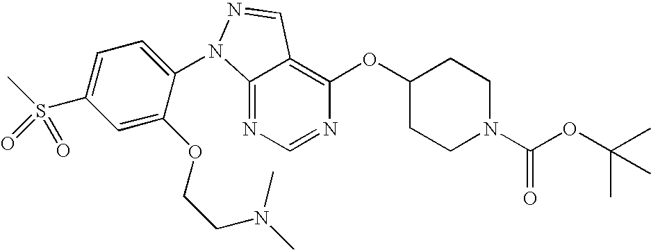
C12=NC=NC(OC3CCN(C(OC(C)(C)C)=O)CC3)=C1C=NN2C1=CC=C(S(C)(=O)=O)C=C1OCCN(C)C
